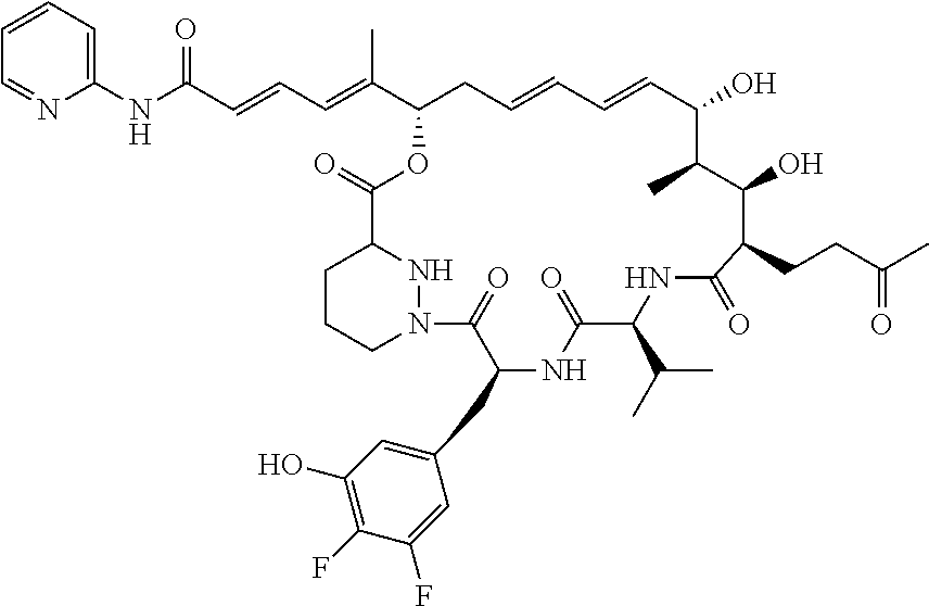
N(C(C=CC=C(C1CC=CC=CC(O)C(C)C(O)C(CCC(C)=O)C(=O)NC(C(C)C)C(=O)NC(CC2=CC(O)=C(F)C(F)=C2)C(=O)N2CCCC(C(=O)O1)N2)C)=O)C1=CC=CC=N1
